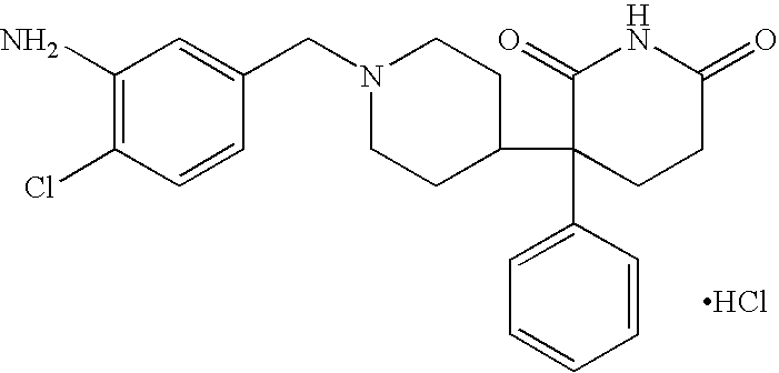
C1(N)=C(Cl)C=CC(CN2CCC(C3(C4=CC=CC=C4)CCC(=O)NC3=O)CC2)=C1.Cl
